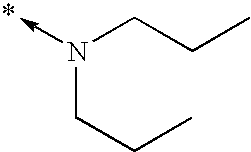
C<-N(CCC)CCC
